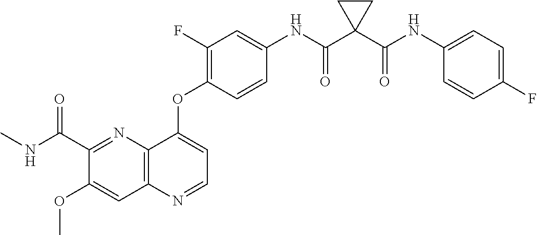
C12=C(N=CC=C1OC1=C(F)C=C(NC(C3(C(NC4=CC=C(F)C=C4)=O)CC3)=O)C=C1)C=C(OC)C(C(NC)=O)=N2
